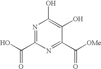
N1=C(C(O)=O)N=C(C([OMe])=O)C(O)=C1O
